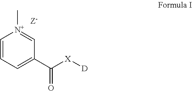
C1=CC=C(C([X][D])=O)C=[N+]1C.[Z-]
